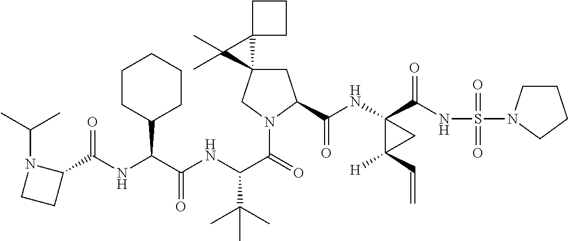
C1C2(CN(C(=O)C(NC(C(NC(C3N(C(C)C)CC3)=O)C3CCCCC3)=O)C(C)(C)C)C1C(NC1(C(NS(=O)(=O)N3CCCC3)=O)C([H])(C=C)C1)=O)C1(C2(C)C)CCC1
